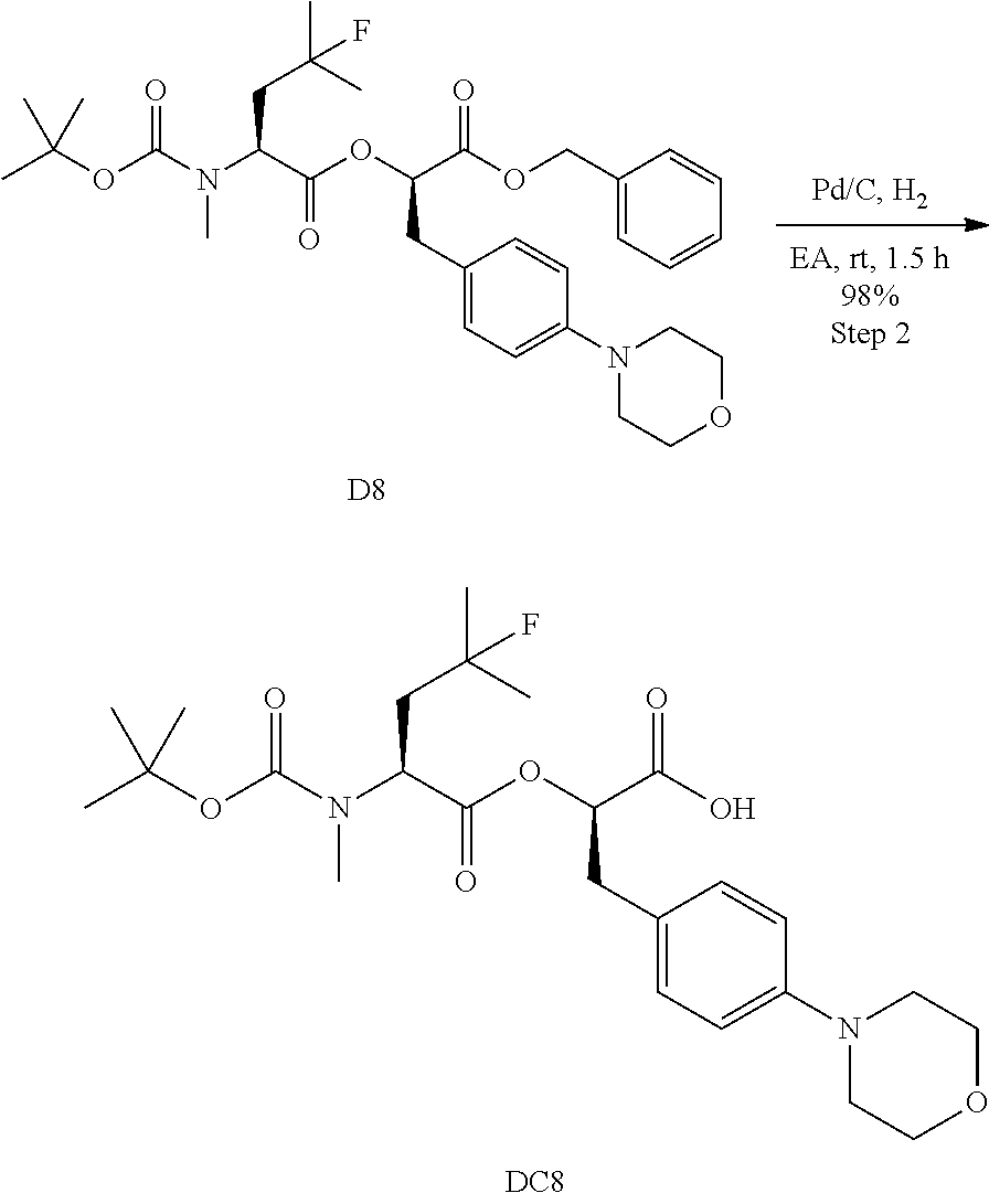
[DC8].C(C(N(C)C(OC(C)(C)C)=O)CC(C)(C)F)(=O)OC(C(O)=O)CC1=CC=C(N2CCOCC2)C=C1.C(C(N(C)C(OC(C)(C)C)=O)CC(C)(C)F)(=O)OC(C(OCC1=CC=CC=C1)=O)CC1=CC=C(N2CCOCC2)C=C1.[D8]
